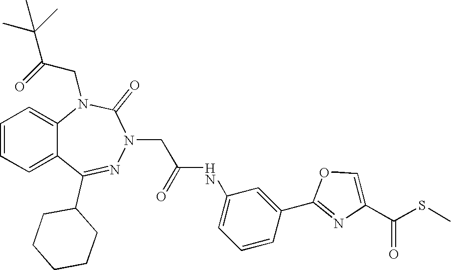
C1=CC=C2C(=C1)N(CC(C(C)(C)C)=O)C(=O)N(CC(NC1=CC=CC(C3=NC(C(SC)=O)=CO3)=C1)=O)N=C2C1CCCCC1
